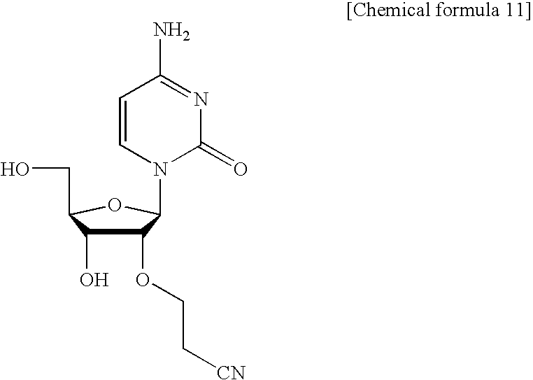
C1(OCC[CN])C(O)C(CO)OC1N1C=CC(N)=NC1=O
